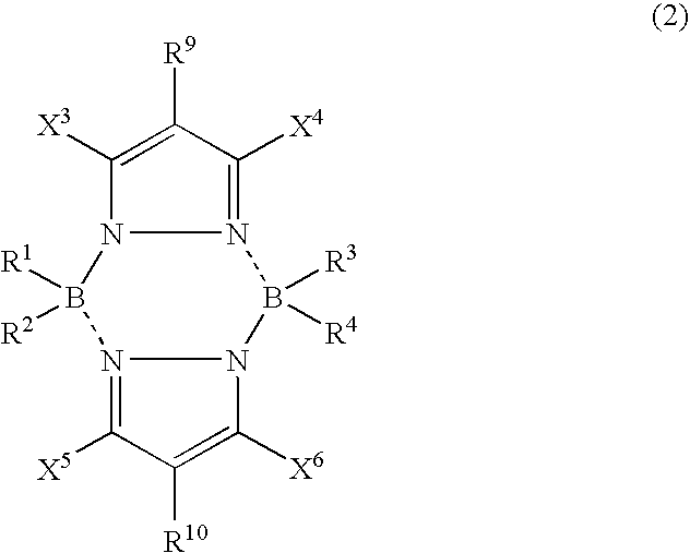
N12=C([X5])C([R10])=C([X6])N1B([R3])([R4])N1=C([X4])C([R9])=C([X3])N1B2([R1])[R2]
